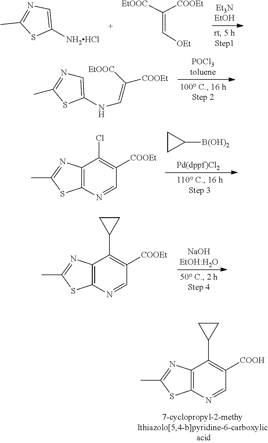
C(=C([EtOOC])[COOEt])[OEt].C1(C)=NC=C([NH2HCl])S1.C1=C(NC=C([COOEt])[EtOOC])SC(C)=N1.C1CC1[B(OH)2].C12=C(N=CC([COOEt])=C1Cl)SC(C)=N2.C12=C(N=CC([COOEt])=C1C1CC1)SC(C)=N2.C12=C(N=CC([COOH])=C1C1CC1)SC(C)=N2
